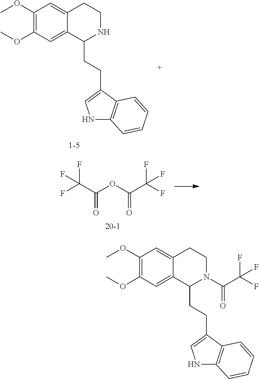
C1(OC)=C(OC)C=C2C(=C1)CCN(C(C(F)(F)F)=O)C2CCC1=CNC2=C1C=CC=C2.C1(OC)=C(OC)C=C2C(=C1)CCNC2CCC1=CNC2=C1C=CC=C2.FC(C(OC(C(F)(F)F)=O)=O)(F)F
